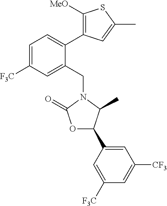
C1=C([F3C])C=C(CN2C(C)C(C3=CC([CF3])=CC([F3C])=C3)OC2=O)C(C2=C([MeO])SC(C)=C2)=C1
